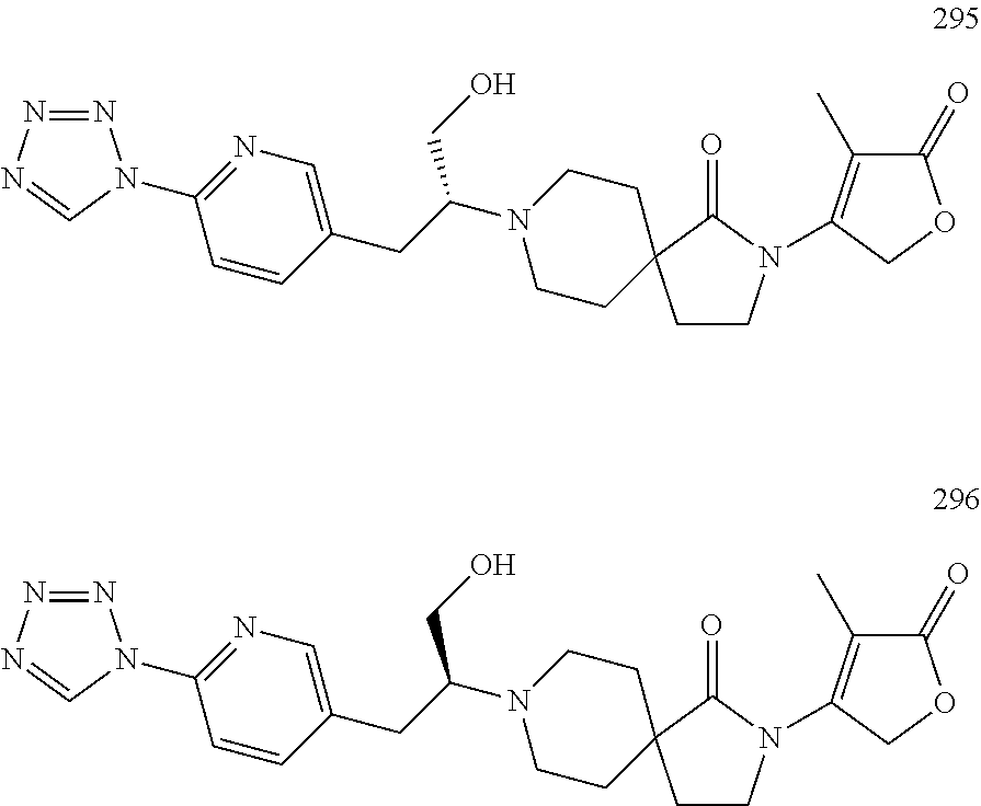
N1=NN=CN1C1=NC=C(CC(N2CCC3(CC2)CCN(C2=C(C)C(=O)OC2)C3=O)CO)C=C1.N1=NN=CN1C1=NC=C(CC(N2CCC3(CC2)CCN(C2=C(C)C(=O)OC2)C3=O)CO)C=C1
